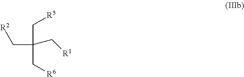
C(C(C[R6])(C[R2])C[R1])[R5]
